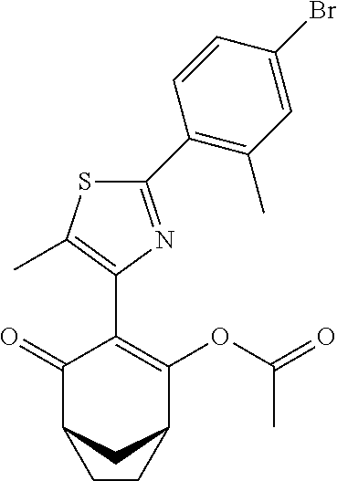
C1(C2=C(C)C=C(Br)C=C2)=NC(C2=C(OC(=O)C)C3CC(C2=O)CC3)=C(C)S1
